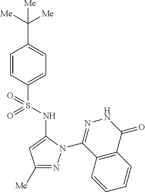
C1=CC(S(=O)(NC2=CC([Me])=NN2C2=NNC(=O)C3=C2C=CC=C3)=O)=CC=C1C([Me])([Me])[Me]
